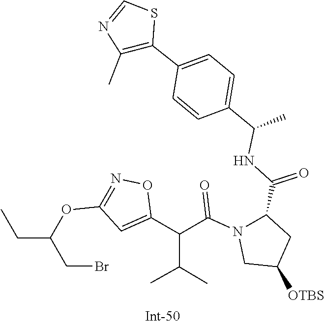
C1C([OTBS])CC(C(NC(C2=CC=C(C3=C(C)N=CS3)C=C2)C)=O)N1C(C(C1=CC(OC(CC)CBr)=NO1)C(C)C)=O
